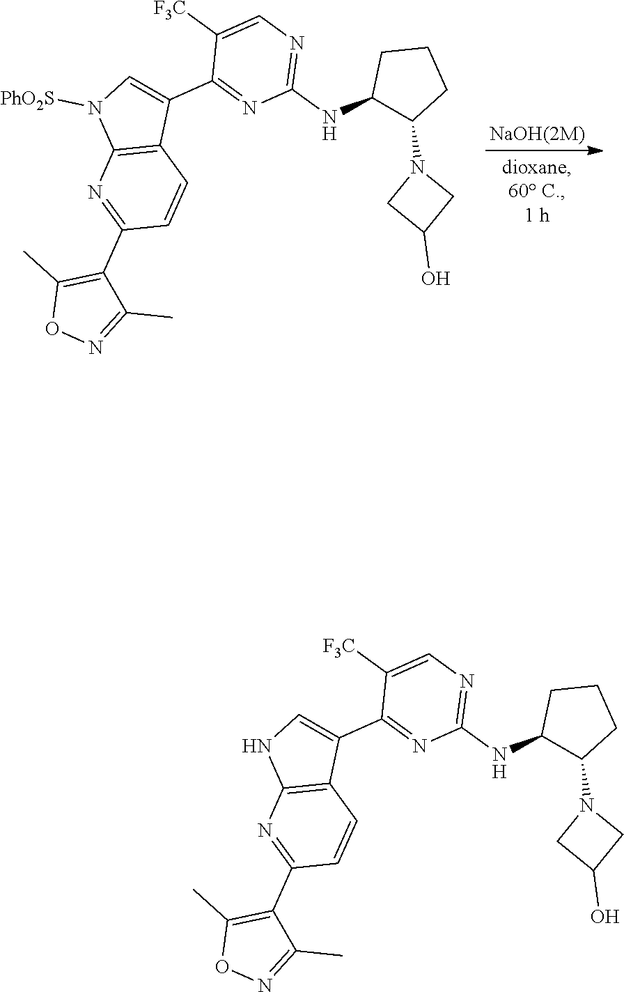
N1(C2C(NC3=NC=C([F3C])C(C4=CNC5=C4C=CC(C4=C(C)ON=C4C)=N5)=N3)CCC2)CC(O)C1.N1(C2C(NC3=NC=C([F3C])C(C4=CN([PhO2S])C5=C4C=CC(C4=C(C)ON=C4C)=N5)=N3)CCC2)CC(O)C1
